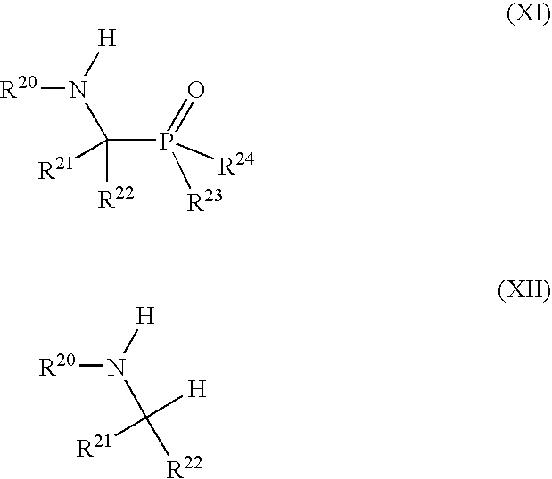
C([R22])([R21])(N([H])[R20])P(=O)([R23])[R24].[R20]N([H])C([H])([R21])[R22]
